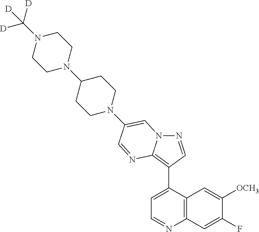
N1=CC(C2=CC=NC3=C2C=C([OCH3])C(F)=C3)=C2N1C=C(N1CCC(N3CCN(C([D])([D])[D])CC3)CC1)C=N2
